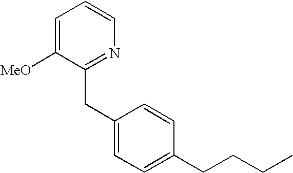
C1=C([MeO])C(CC2=CC=C(CCCC)C=C2)=NC=C1
